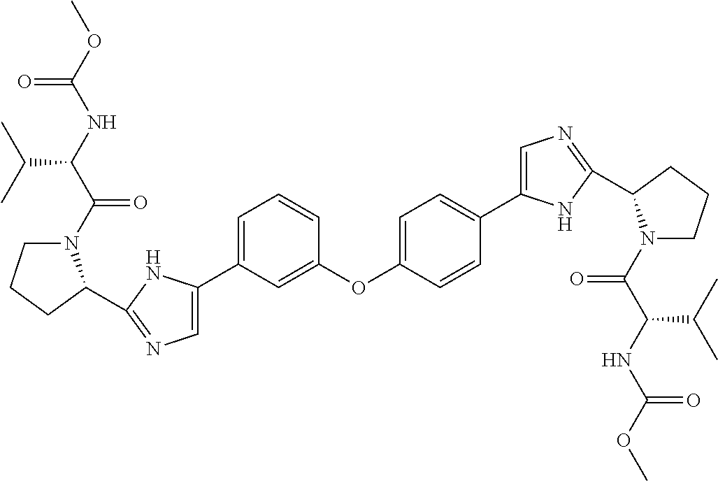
N1(C(C(NC(OC)=O)C(C)C)=O)CCCC1C1=NC=C(C2=CC=CC(OC3=CC=C(C4=CN=C(C5N(C(C(NC(OC)=O)C(C)C)=O)CCC5)N4)C=C3)=C2)N1
